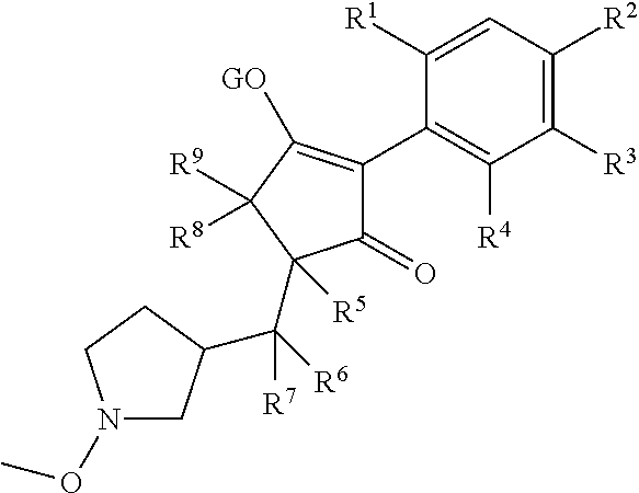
C1(=O)C(C2=C([R4])C([R3])=C([R2])C=C2[R1])=C([GO])C([R9])([R8])C1(C([R6])([R7])C1CN(OC)CC1)[R5]
